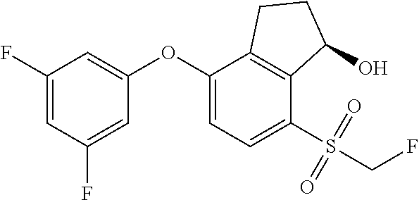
C1(F)=CC(F)=CC(OC2=CC=C(S(CF)(=O)=O)C3=C2CCC3O)=C1
